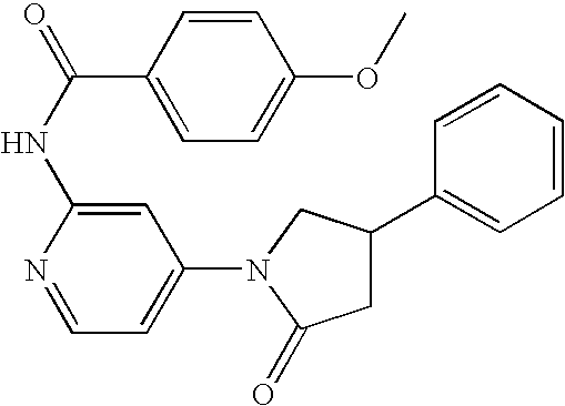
C1=C(OC)C=CC(C(NC2=CC(N3C(=O)CC(C4=CC=CC=C4)C3)=CC=N2)=O)=C1
